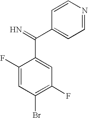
C1(F)=CC(Br)=C(F)C=C1C(C1=CC=NC=C1)=N
